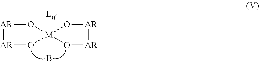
[AR]1[AR]O[M]2([Ln])(O1)O[AR][AR]O2.B
